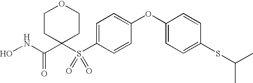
N(C(C1(S(C2=CC=C(OC3=CC=C(SC(C)C)C=C3)C=C2)(=O)=O)CCOCC1)=O)O
